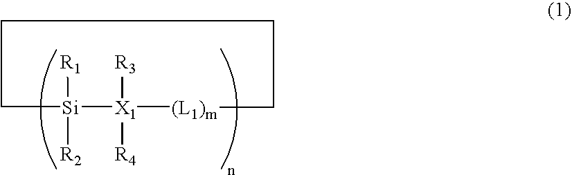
[Si]1([R1])([R2])CCCC[(L1)m][X1]1([R3])[R4]
